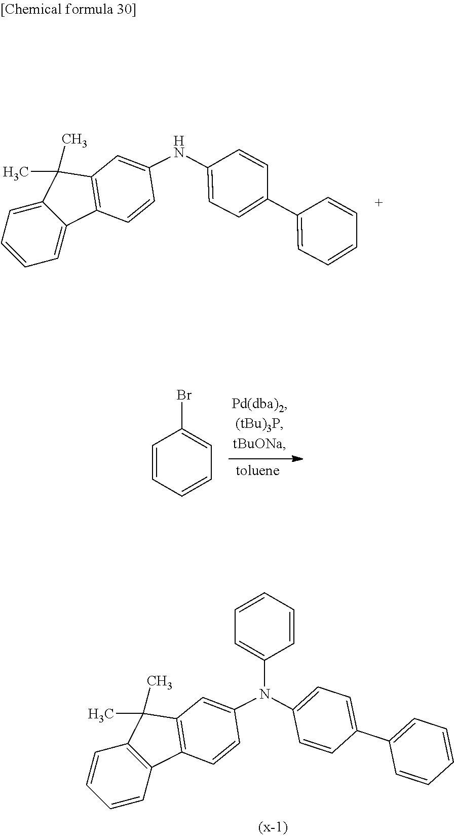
C1=CC=C2C(=C1)C(C)(C)C1=C2C=CC(NC2=CC=C(C3=CC=CC=C3)C=C2)=C1.C1=CC=C(Br)C=C1.C1=CC2=C(C=C1)C1=C(C2(C)C)C=C(N(C2=CC=C(C3=CC=CC=C3)C=C2)C2=CC=CC=C2)C=C1
